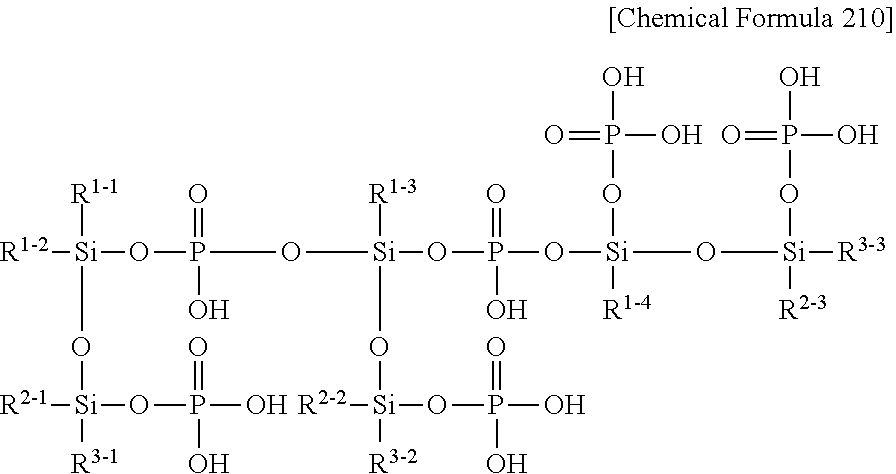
[R1-3][Si](O[Si]([R3-2])(OP(O)(=O)O)[R2-2])(OP(O[Si](OP(O)(O)=O)([R1-4])O[Si]([R3-3])(OP(O)(O)=O)[R2-3])(=O)O)OP(O[Si]([R1-1])(O[Si]([R3-1])(OP(O)(=O)O)[R2-1])[R1-2])(=O)O
